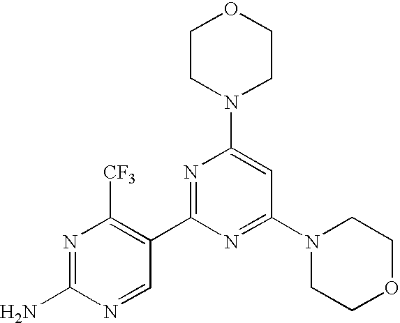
N1(C2=CC(N3CCOCC3)=NC(C3=C([CF3])N=C(N)N=C3)=N2)CCOCC1
